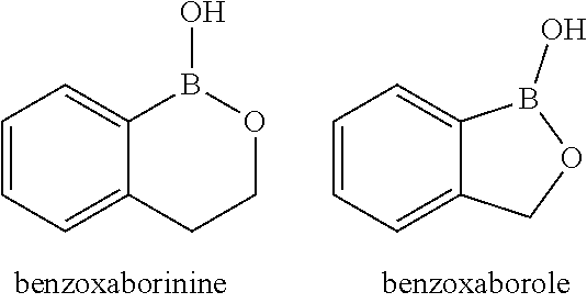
C1=CC=C2C(=C1)B(O)OC2.C1=CC=C2C(=C1)B(O)OCC2
